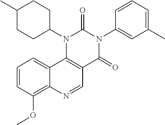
C1=CC(OC)=C2C(=C1)C1=C(C=N2)C(=O)N(C2=CC(C)=CC=C2)C(=O)N1C1CCC(C)CC1
